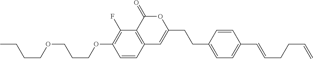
C1=CC2=C(C(F)=C1OCCCOCCCC)C(=O)OC(CCC1=CC=C(C=CCCC=C)C=C1)=C2
